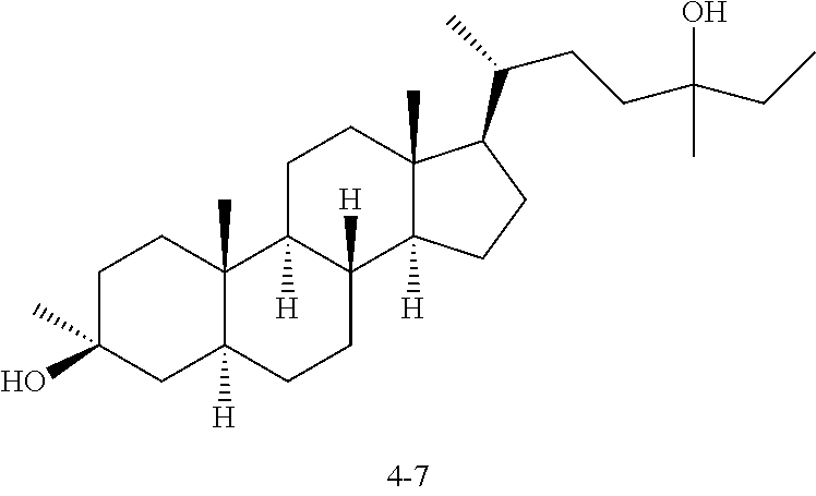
C1C(O)(C)CC2([H])C(C)(C1)C1([H])C([H])(CC2)C2([H])C(C)(CC1)C(C(CCC(CC)(O)C)C)CC2
